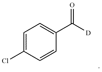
ClC1=CC=C(C([D])=O)C=C1
